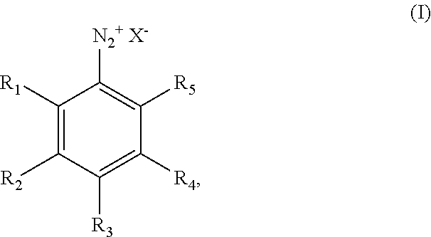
C1([R1])=C([R2])C([R3])=C([R4])C([R5])=C1[N2+ X-]
